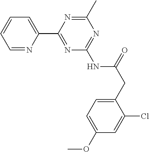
C1=NC(C2=NC(NC(CC3=CC=C(OC)C=C3Cl)=O)=NC(C)=N2)=CC=C1
